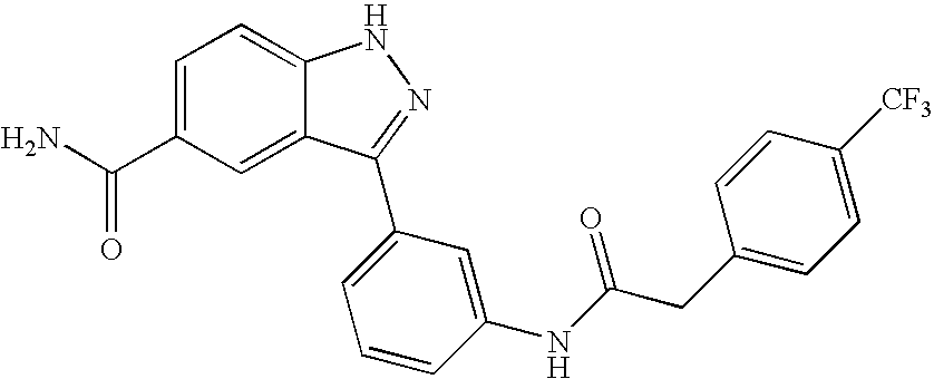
C1=C(C(N)=O)C=C2C(=C1)NN=C2C1=CC=CC(NC(CC2=CC=C([CF3])C=C2)=O)=C1
